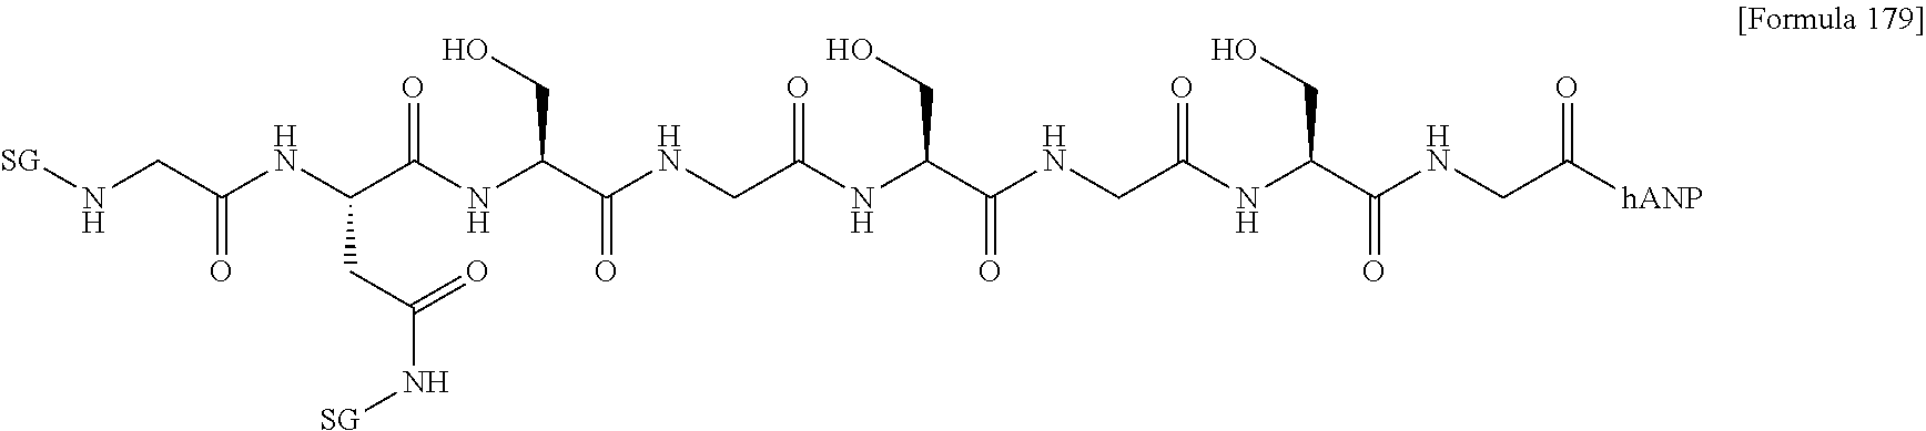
N(CC(NC(C(NC(C(NCC(NC(C(NCC(NC(C(NCC([hANP])=O)=O)CO)=O)=O)CO)=O)=O)CO)=O)CC(=O)N[SG])=O)[SG]
